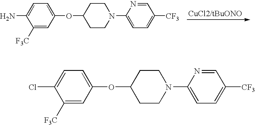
C1=C([F3C])C(N)=CC=C1OC1CCN(C2=CC=C([CF3])C=N2)CC1.C1([F3C])=CC(OC2CCN(C3=CC=C([CF3])C=N3)CC2)=CC=C1Cl
